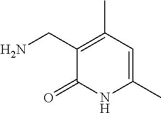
C1(C)=C(CN)C(=O)NC(C)=C1
